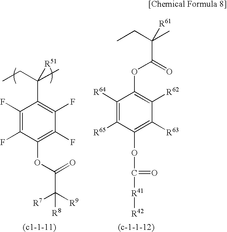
C1(F)=C(F)C(OC(=O)C([R9])([R7])[R8])=C(F)C(F)=C1C(CC)(C)[R51].C1([R64])=C([R65])C(OC([R41][R42])=O)=C([R63])C([R62])=C1OC(=O)C(CC)(C)[R61]
